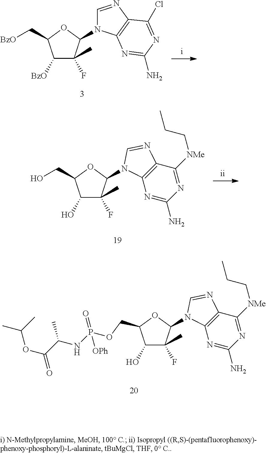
C1([BzO])C(C)(F)C(N2C=NC3=C2N=C(N)N=C3Cl)OC1C[BzO].C1(O)C(C)(F)C(N2C3=C(C([NMe]CCC)=NC(N)=N3)N=C2)OC1CO.C1(O)C(C)(F)C(N2C3=C(C([NMe]CCC)=NC(N)=N3)N=C2)OC1COP(NC(C(OC(C)C)=O)C)([OPh])=O
